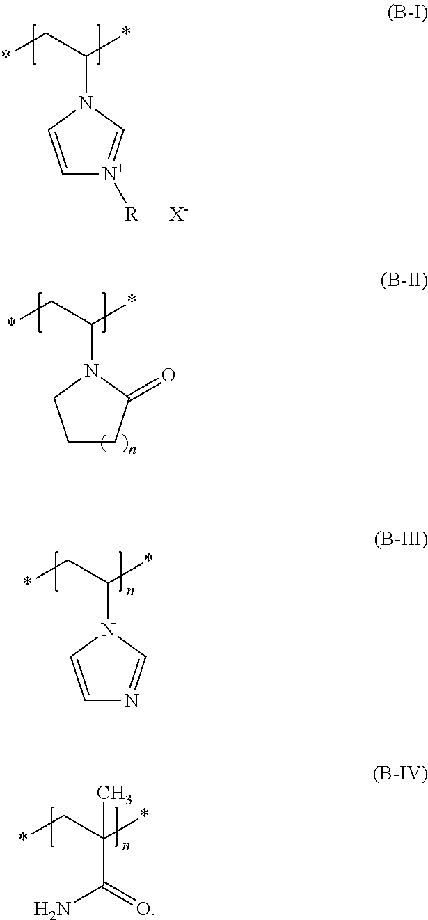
C1=CN(C(*)C*)C=[N+]1[R].[X-].C1CC(=O)N(C(*)C*)C1.C1=CN(C(*)C*)C=N1.C(C(*)(C*)C)(N)=O
